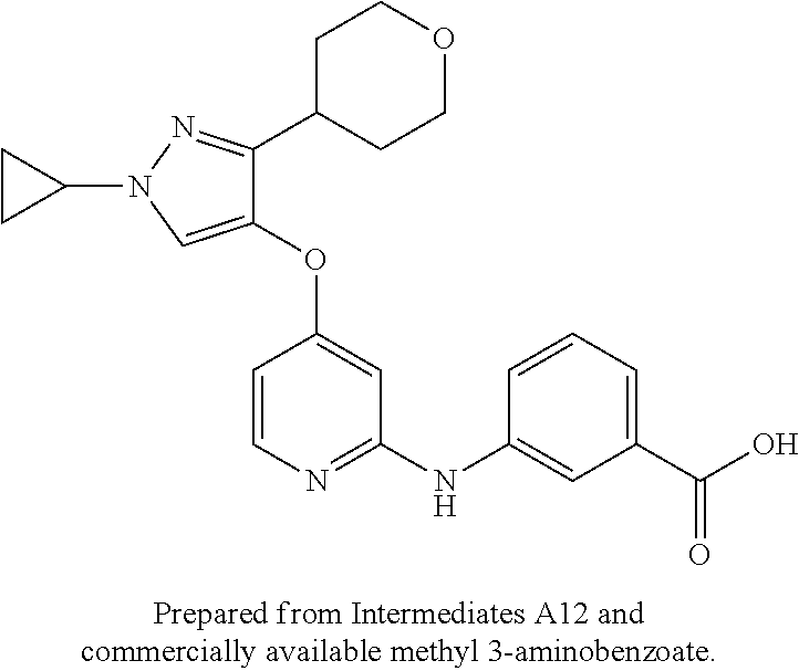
C1(OC2=CC(NC3=CC(C(O)=O)=CC=C3)=NC=C2)=CN(C2CC2)N=C1C1CCOCC1
